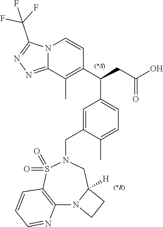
C12=C(S(=O)(=O)N(CC3=CC(C(C4=C(C)C5=NN=C(C(F)(F)F)N5C=C4)CC(O)=O)=CC=C3C)CC3([H])N1CC3)C=CC=N2.[(*R)]
